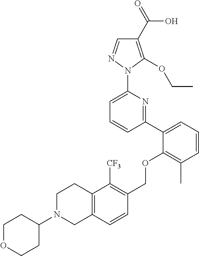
C1(C2=CC=CC(C)=C2OCC2=C([CF3])C3=C(C=C2)CN(C2CCOCC2)CC3)=NC(N2N=CC(C(=O)O)=C2OCC)=CC=C1
